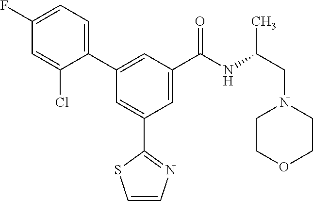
C1=CN=C(C2=CC(C3=CC=C(F)C=C3Cl)=CC(C(NC(CN3CCOCC3)C)=O)=C2)S1
